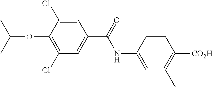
C1=C(NC(=O)C2=CC(Cl)=C(OC(C)C)C(Cl)=C2)C=CC([CO2H])=C1C
